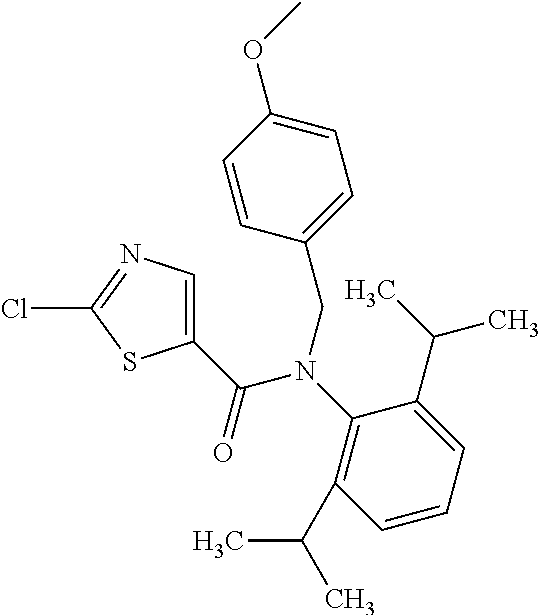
ClC1=NC=C(C(=O)N(C2=C(C(C)C)C=CC=C2C(C)C)CC2=CC=C(OC)C=C2)S1
